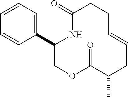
C1(C2=CC=CC=C2)COC(=O)C(C)CC=CCCC(=O)N1
